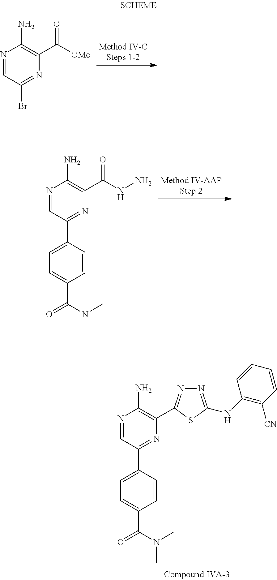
N1=CC(Br)=NC(C([OMe])=O)=C1N.N1=CC(C2=CC=C(C(=O)N(C)C)C=C2)=NC(C(NN)=O)=C1N.N1=CC(C2=CC=C(C(=O)N(C)C)C=C2)=NC(C2=NN=C(NC3=C([CN])C=CC=C3)S2)=C1N
